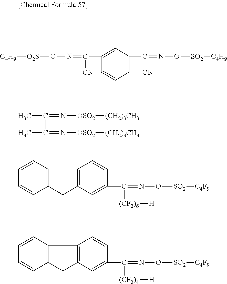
C1=C(C([CN])=NO[O2S][C4H9])C=CC=C1C(=NO[SO2][C4H9])[CN].CC(=N[OSO2][(CH2)3CH3])C(C)=N[OSO2][(CH2)3CH3].C1=CC(C(=NO[SO2][C4F9])[(CF2)6][H])=CC2=C1C1=C(C2)C=CC=C1.C1=CC(C(=NO[SO2][C4F9])[(CF2)4][H])=CC2=C1C1=C(C2)C=CC=C1
